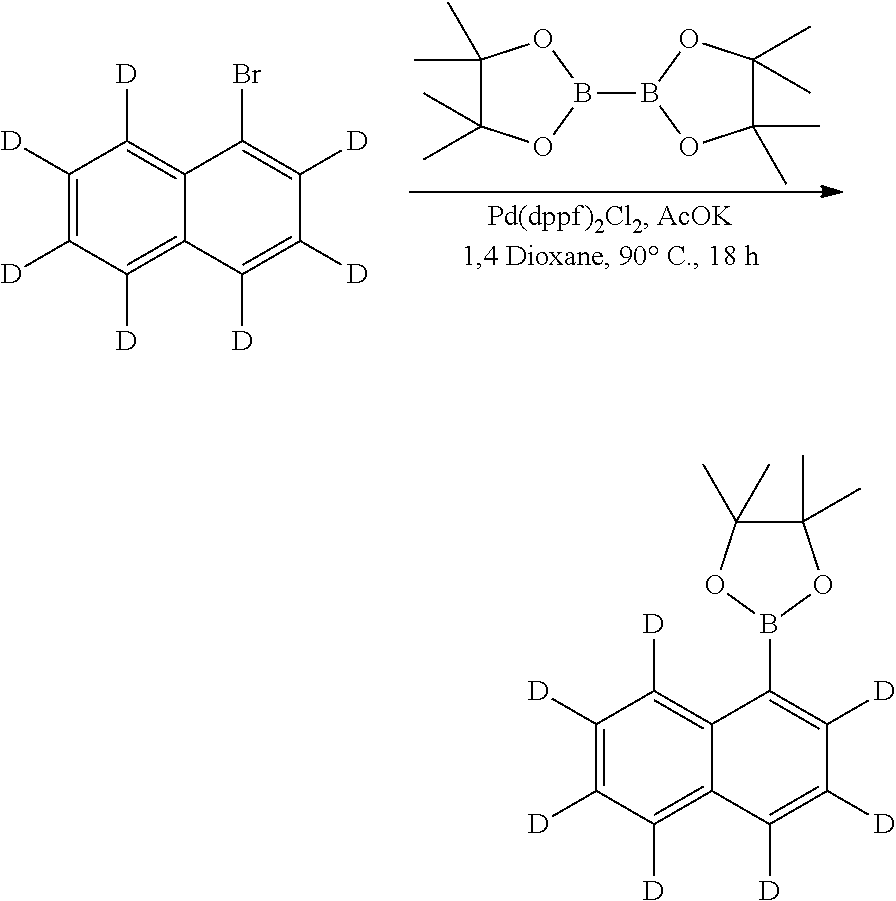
C1([D])=C([D])C([D])=C2C(=C1[D])C(Br)=C([D])C([D])=C2[D].C1(C)(C)C(C)(C)OB(B2OC(C)(C)C(C)(C)O2)O1.C1([D])=C([D])C([D])=C2C(=C1[D])C(B1OC(C)(C)C(C)(C)O1)=C([D])C([D])=C2[D]
